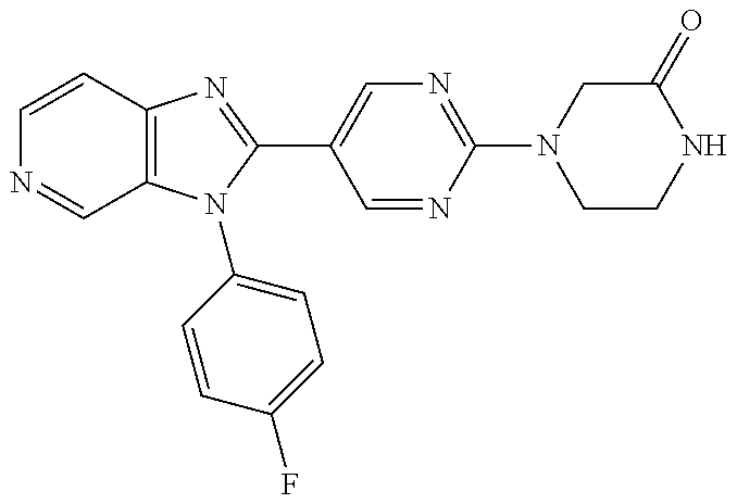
C12=C(N(C3=CC=C(F)C=C3)C(C3=CN=C(N4CCNC(=O)C4)N=C3)=N1)C=NC=C2
